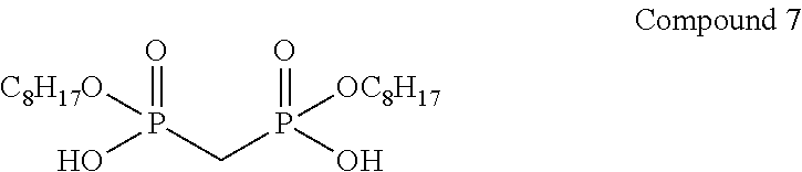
O=P(CP(O)([OC8H17])=O)([C8H17O])O
